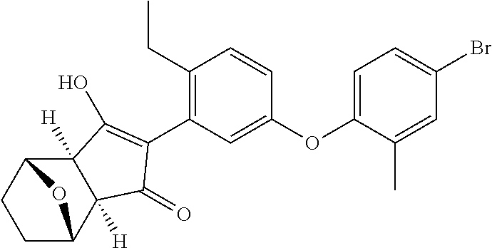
C1C2C3([H])C([H])(C(C1)O2)C(O)=C(C1=C(CC)C=CC(OC2=CC=C(Br)C=C2C)=C1)C3=O
